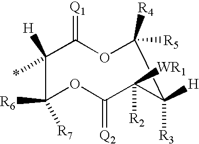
C1([H])(*)C(=[Q1])OC([R4])([R5])CC([R3])([H])C([R2])([WR1])C(=[Q2])OC1([R6])[R7]
